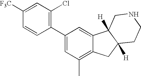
C1=C([F3C])C=CC(C2=CC(C)=C3C(=C2)C2([H])C([H])(C3)CCNC2)=C1Cl
